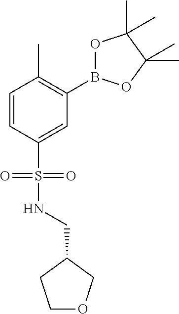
C1=CC(S(NCC2COCC2)(=O)=O)=CC(B2OC(C)(C)C(C)(C)O2)=C1C
